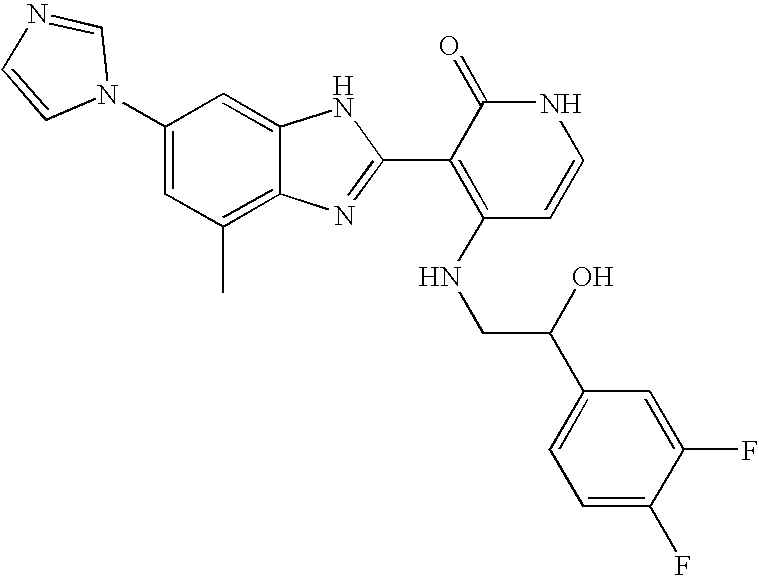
C1(C)=C2C(=CC(N3C=NC=C3)=C1)NC(C1=C(NCC(C3=CC=C(F)C(F)=C3)O)C=CNC1=O)=N2
